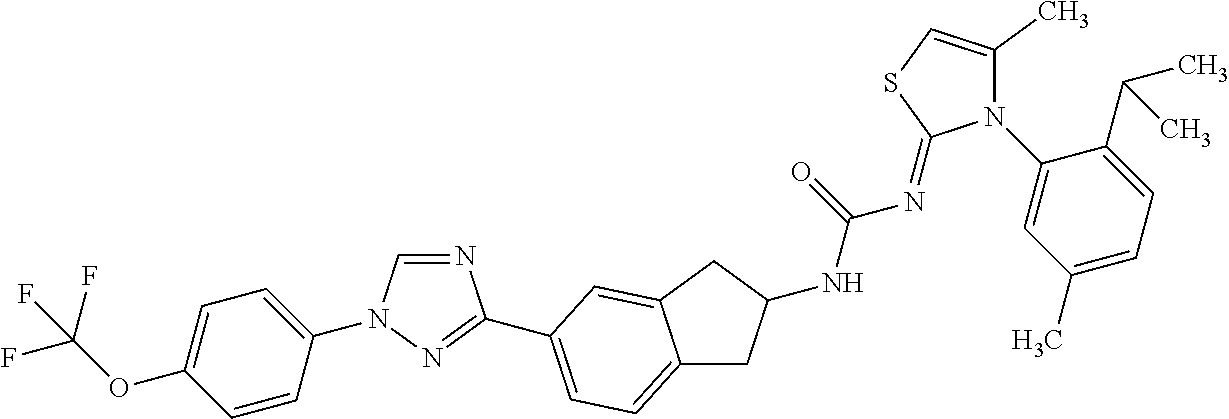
C1=CC(N2C=NC(C3=CC=C4CC(NC(=O)N=C5N(C6=CC(C)=CC=C6C(C)C)C(C)=CS5)CC4=C3)=N2)=CC=C1OC(F)(F)F
